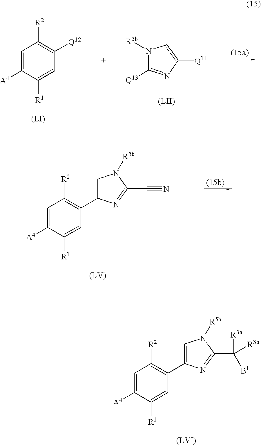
C1=C([A4])C([R1])=CC([Q12])=C1[R2].C1([Q14])=CN([R5b])C([Q13])=N1.C1=C([A4])C([R1])=CC(C2=CN([R5b])C(C#N)=N2)=C1[R2].C1=C([A4])C([R1])=CC(C2=CN([R5b])C(C([B1])([R3a])[R3b])=N2)=C1[R2]
